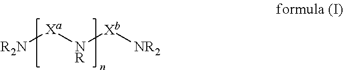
[R2N][Xa][NR][Xb][NR2]
